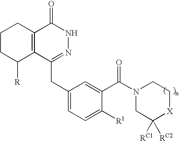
C1(CC2=NNC(=O)C3=C2C([R])CCC3)=CC=C([R1])C(C(N2CC[X]C([RC1])([RC2])C2)=O)=C1
